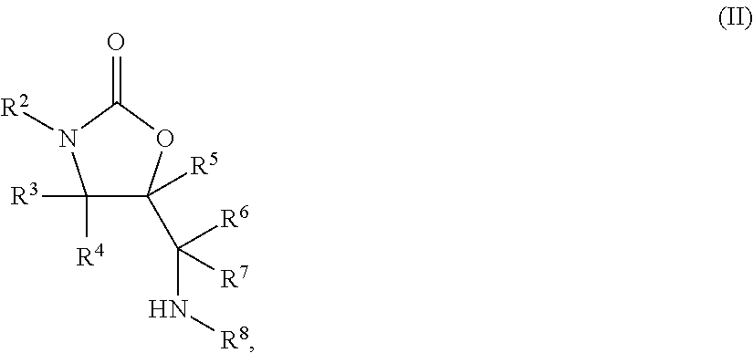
C1([R4])([R3])C(C([R6])(N[R8])[R7])([R5])OC(=O)N1[R2]
